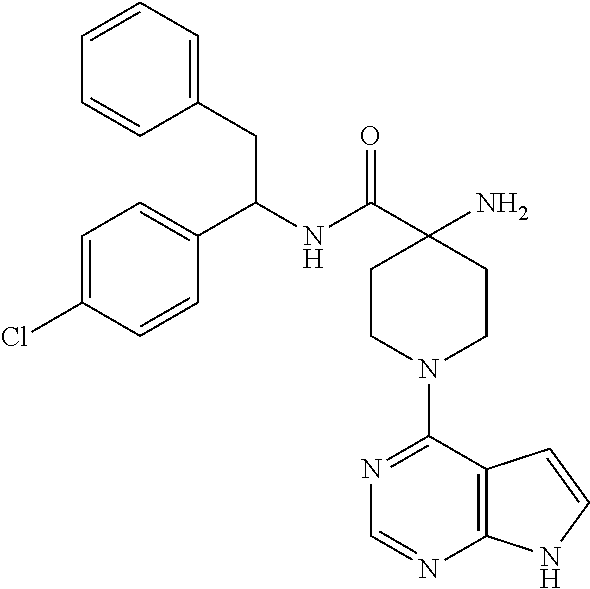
N(C(C1(N)CCN(C2=NC=NC3=C2C=CN3)CC1)=O)C(C1=CC=C(Cl)C=C1)CC1=CC=CC=C1
